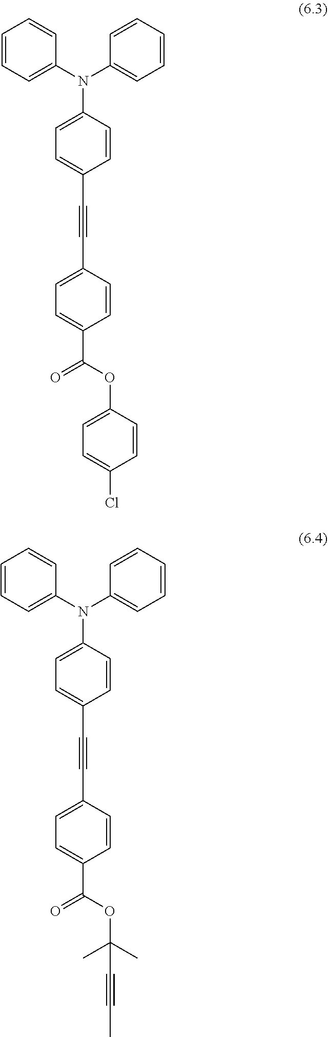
C1(N(C2=CC=CC=C2)C2=CC=CC=C2)=CC=C(C#CC2=CC=C(C(OC3=CC=C(Cl)C=C3)=O)C=C2)C=C1.C1(N(C2=CC=CC=C2)C2=CC=CC=C2)=CC=C(C#CC2=CC=C(C(OC(C)(C)C#CC)=O)C=C2)C=C1
